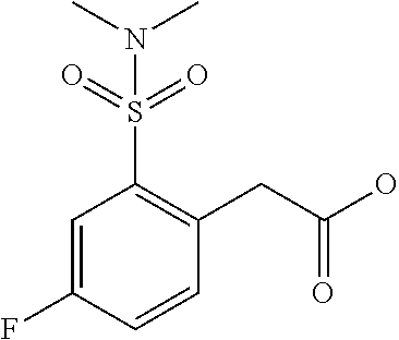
C1=C(F)C=CC(CC(O)=O)=C1S(N(C)C)(=O)=O
